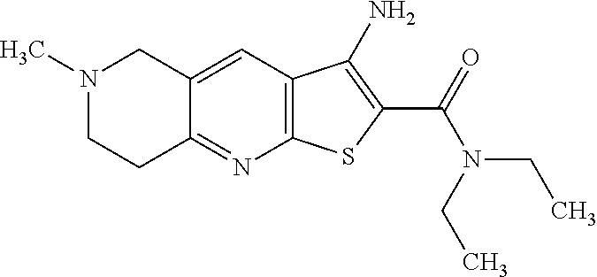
N1(C)CCC2=NC3=C(C=C2C1)C(N)=C(C(=O)N(CC)CC)S3
